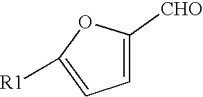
C1=C([CHO])OC([R1])=C1
